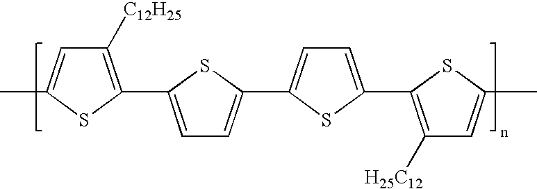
C1=C(C)SC(C2=CC=C(C3=CC=C(C4=C([H25C12])C=C(C)S4)S3)S2)=C1[C12H25]
